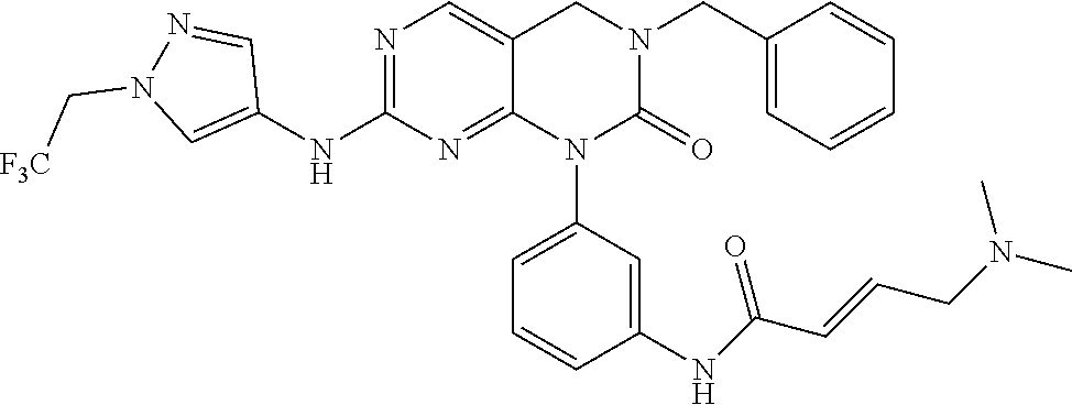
C1(CN2CC3=CN=C(NC4=CN(C[F3C])N=C4)N=C3N(C3=CC=CC(NC(C=CCN(C)C)=O)=C3)C2=O)=CC=CC=C1
